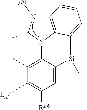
C1=C2C(=C(C)C([LA])=C1[RB6])N1C(C)N([RB1])C3=C1C(=CC=C3)[Si]2(C)C
